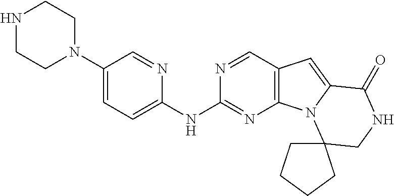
C1(N2CCNCC2)=CC=C(NC2=NC3=C(C=N2)C=C2N3C3(CNC2=O)CCCC3)N=C1
